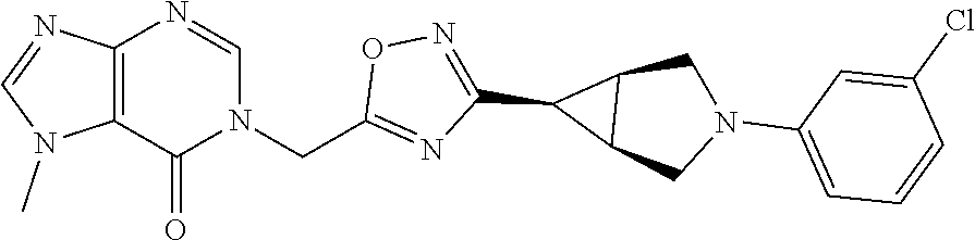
C12=C(C(=O)N(CC3=NC(C4C5C4CN(C4=CC=CC(Cl)=C4)C5)=NO3)C=N1)N(C)C=N2
